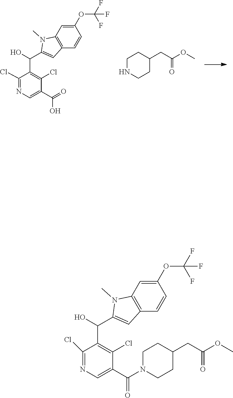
C1NCCC(CC(OC)=O)C1.C1(OC(F)(F)F)=CC2=C(C=C1)C=C(C(C1=C(Cl)C(C(=O)O)=CN=C1Cl)O)N2C.C1(OC(F)(F)F)=CC2=C(C=C1)C=C(C(C1=C(Cl)C(C(N3CCC(CC(OC)=O)CC3)=O)=CN=C1Cl)O)N2C
